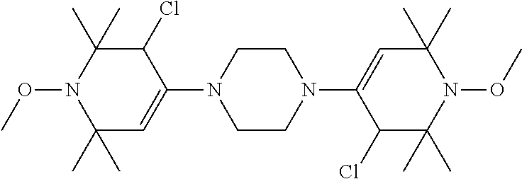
C1CN(C2=CC(C)(C)N(OC)C(C)(C)C2Cl)CCN1C1=CC(C)(C)N(OC)C(C)(C)C1Cl
